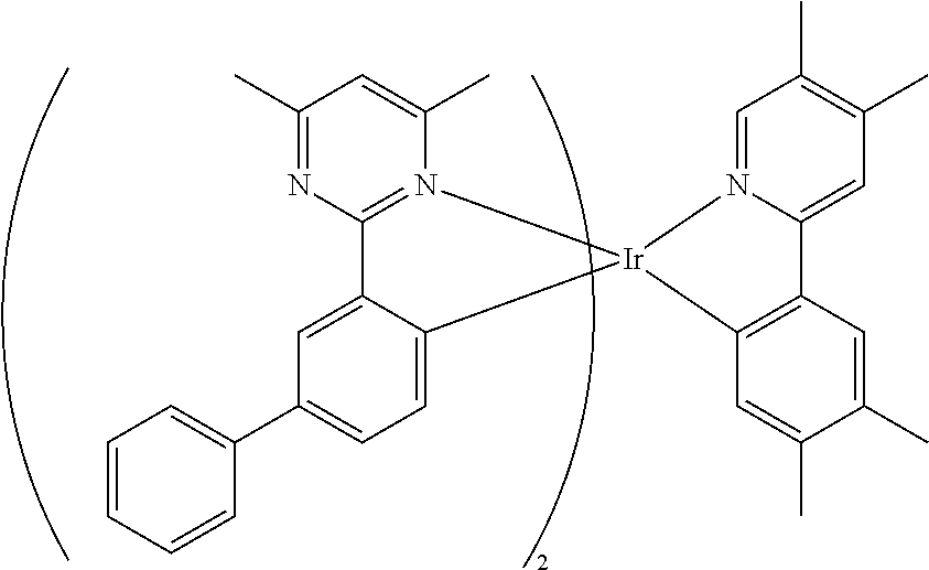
C12=N(C(C)=CC(C)=N1)[Ir]1(C3=CC=C(C4=CC=CC=C4)C=C23)C2=C(C3=CC(C)=C(C)C=N31)C=C(C)C(C)=C2
